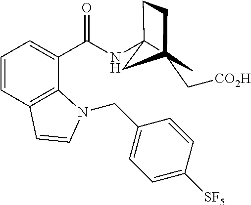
C1=CC2=C(C(C(NC34CCC(C[CO2H])(C3)C4)=O)=C1)N(CC1=CC=C([SF5])C=C1)C=C2
